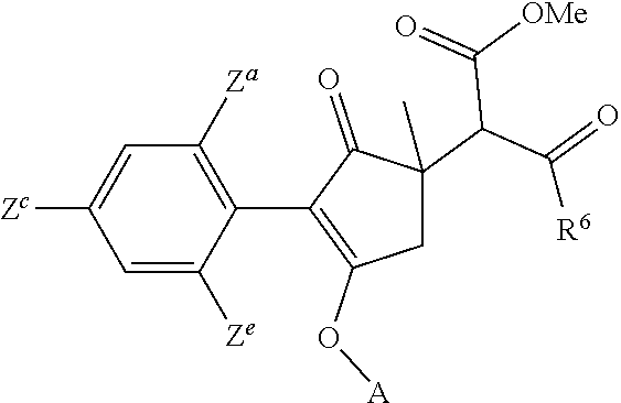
C1=C([Ze])C(C2=C(O[A])CC(C(C(=O)[R6])C([OMe])=O)(C)C2=O)=C([Za])C=C1[Zc]
